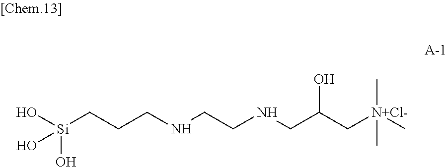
O[Si](CCCNCCNCC(C[N+Cl-](C)(C)C)O)(O)O
